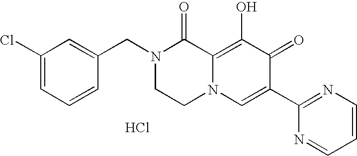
C1(CN2CCN3C(=C(O)C(=O)C(C4=NC=CC=N4)=C3)C2=O)=CC(Cl)=CC=C1.Cl
